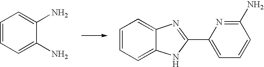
C1=CC=C(N)C(N)=C1.C1=CC=C2C(=C1)N=C(C1=CC=CC(N)=N1)N2
